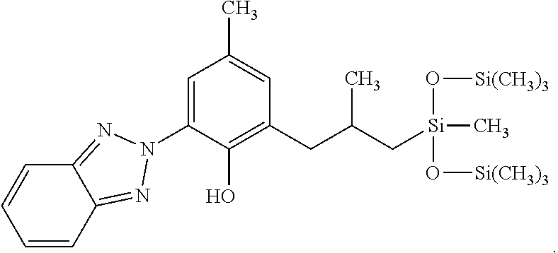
C1=CC2=NN(C3=CC(C)=CC(CC(C)C[Si](O[Si(CH3)3])(O[Si(CH3)3])C)=C3O)N=C2C=C1
